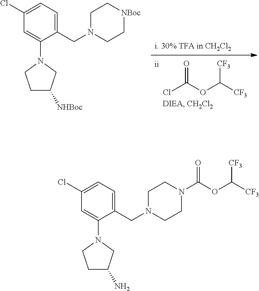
ClC(OC([CF3])[CF3])=O.C1C([NHBoc])CN(C2=CC(Cl)=CC=C2CN2CC[NBoc]CC2)C1.C1C(N)CN(C2=CC(Cl)=CC=C2CN2CCN(C(OC([CF3])[CF3])=O)CC2)C1
